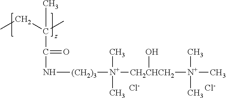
CCC(C)(C)C(=O)N[(CH2)3][N+](C)(C)[CH2CHCH2]([N+](C)(C)C)O.[Cl-].[Cl-]
